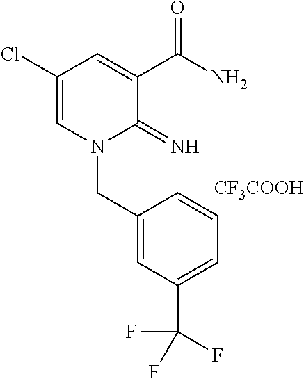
C1(Cl)=CN(CC2=CC(C(F)(F)F)=CC=C2)C(=N)C(C(N)=O)=C1.[CF3COOH]
